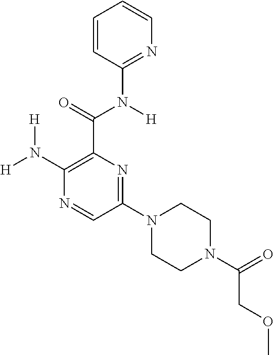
[H]N(C1=C(C(=O)N([H])C2=NC=CC=C2)N=C(N2CCN(C(=O)COC)CC2)C=N1)[H]
